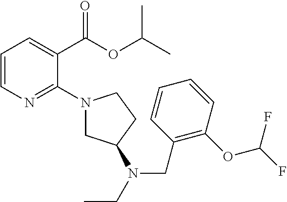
C1=CN=C(N2CC(N(CC)CC3=C(OC(F)F)C=CC=C3)CC2)C(C(OC(C)C)=O)=C1
